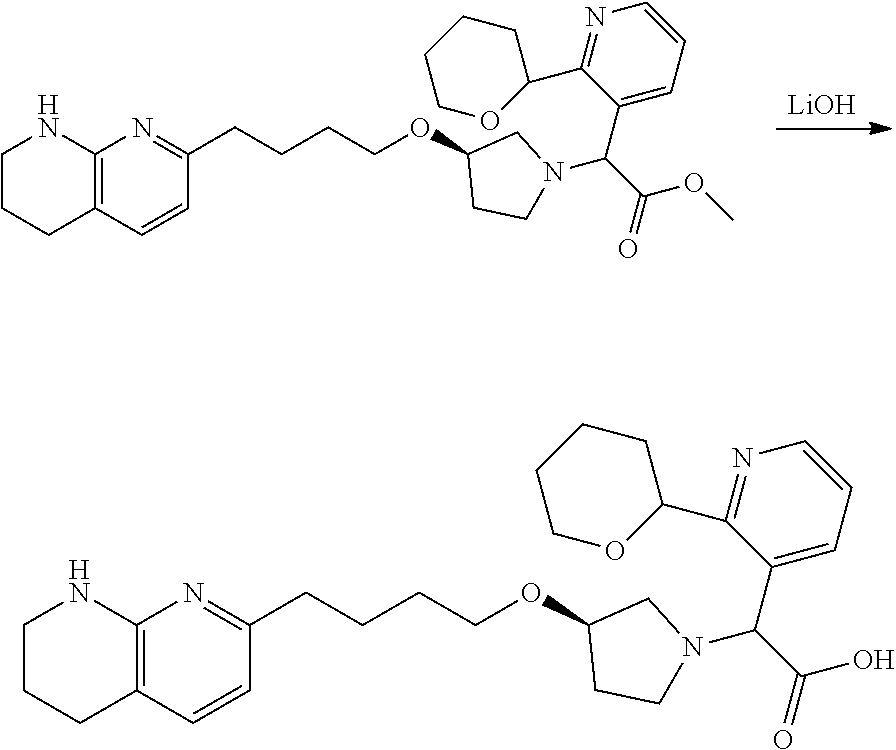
[LiOH].C12=C(C=CC(CCCCOC3CCN(C(C4=CC=CN=C4C4CCCCO4)C(=O)OC)C3)=N1)CCCN2.C12=C(C=CC(CCCCOC3CCN(C(C4=CC=CN=C4C4CCCCO4)C(=O)O)C3)=N1)CCCN2
